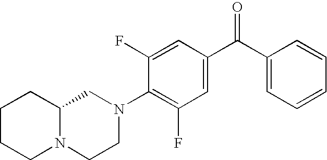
C12N(CCN(C3=C(F)C=C(C(C4=CC=CC=C4)=O)C=C3F)C1)CCCC2
